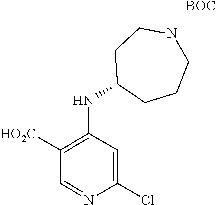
C1([HO2C])=C(NC2CCCNCC2)C=C(Cl)N=C1.[BOC]
